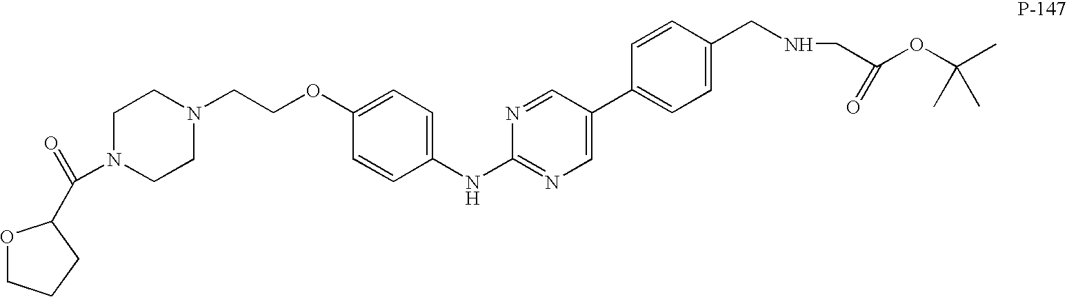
C1N(C(=O)C2OCCC2)CCN(CCOC2=CC=C(NC3=NC=C(C4=CC=C(CNCC(OC(C)(C)C)=O)C=C4)C=N3)C=C2)C1
